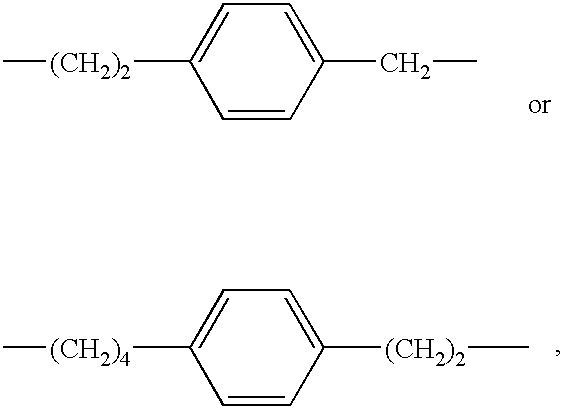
C1=C([(CH2)2]C)C=CC(CC)=C1.C1=C([(CH2)4]C)C=CC([(CH2)2]C)=C1
